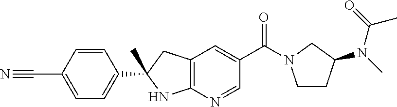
N(C1CCN(C(C2=CC3=C(N=C2)NC(C2=CC=C(C#N)C=C2)(C)C3)=O)C1)(C(C)=O)C
